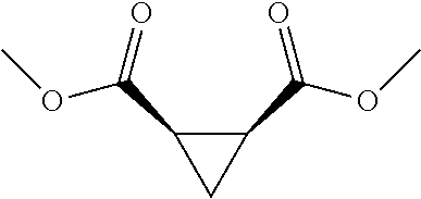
C1(C(=O)OC)C(C(OC)=O)C1
